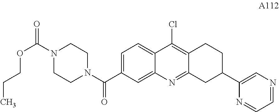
C1=C(C(N2CCN(C(=O)OCCC)CC2)=O)C=C2C(=C1)C(Cl)=C1C(=N2)CC(C2=CN=CC=N2)CC1
